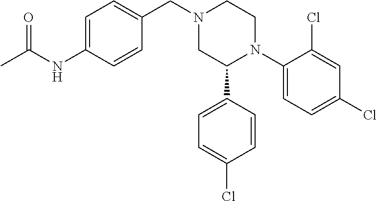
N1(CC2=CC=C(NC(C)=O)C=C2)CC(C2=CC=C(Cl)C=C2)N(C2=CC=C(Cl)C=C2Cl)CC1
